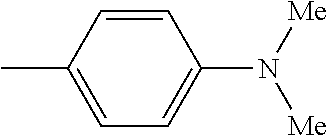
C1=CC(C)=CC=C1N([Me])[Me]
